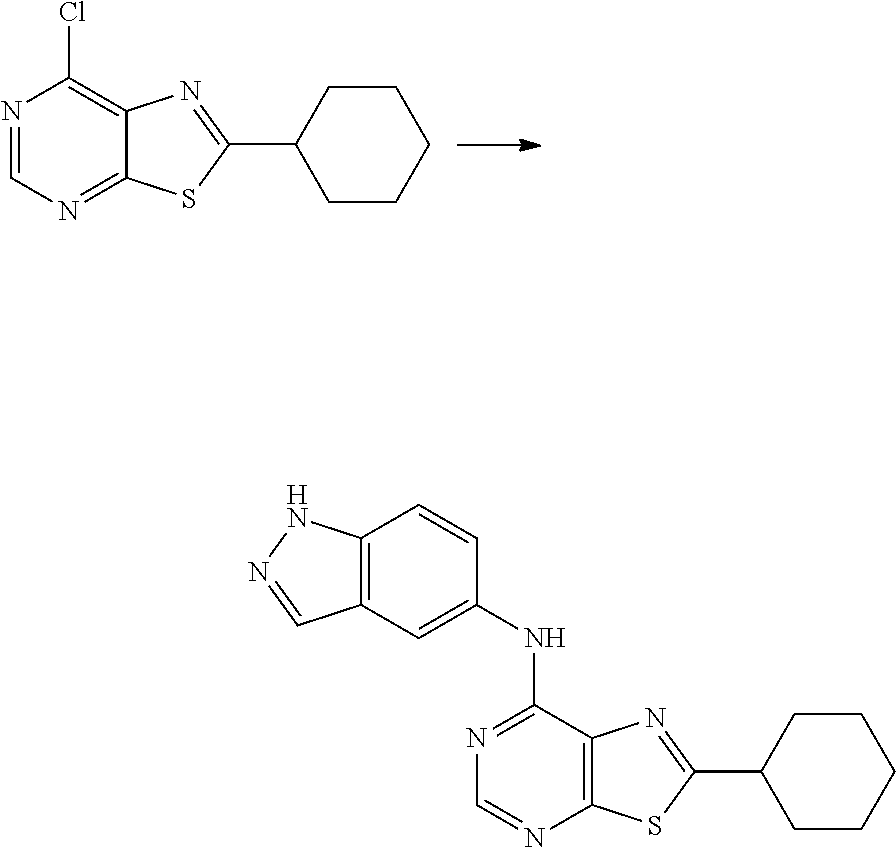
C12=NC=NC(Cl)=C1N=C(C1CCCCC1)S2.C12=C(C(NC3=CC4=C(C=C3)NN=C4)=NC=N1)N=C(C1CCCCC1)S2
